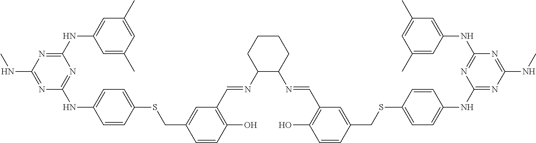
C1(NC2=CC(C)=CC(C)=C2)=NC(NC)=NC(NC2=CC=C(SCC3=CC(C=NC4C(N=CC5=C(O)C=CC(CSC6=CC=C(NC7=NC(NC)=NC(NC8=CC(C)=CC(C)=C8)=N7)C=C6)=C5)CCCC4)=C(O)C=C3)C=C2)=N1
